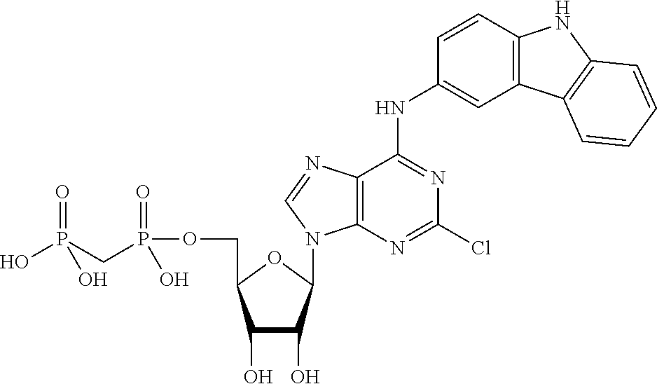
C1(O)C(O)C(N2C3=C(C(NC4=CC5=C(C=C4)NC4=C5C=CC=C4)=NC(Cl)=N3)N=C2)OC1COP(CP(=O)(O)O)(=O)O
